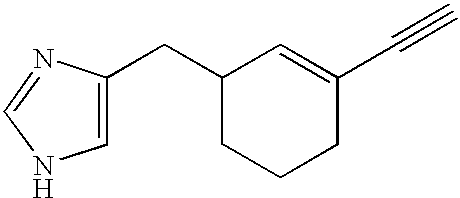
C1=C(CC2CCCC(C#C)=C2)N=CN1
